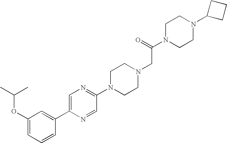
C1(OC(C)C)=CC=CC(C2=CN=C(N3CCN(CC(N4CCN(C5CCC5)CC4)=O)CC3)C=N2)=C1
